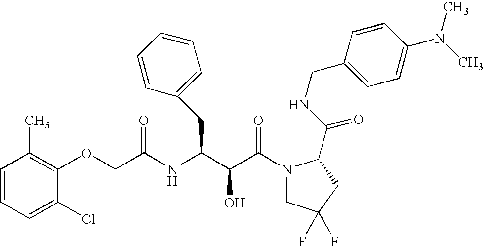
C1=CC(C)=C(OCC(NC(C(C(N2CC(F)(F)CC2C(NCC2=CC=C(N(C)C)C=C2)=O)=O)O)CC2=CC=CC=C2)=O)C(Cl)=C1
